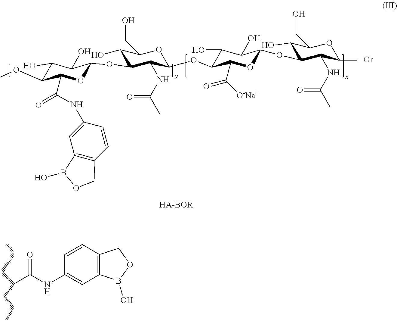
C1(O)C(OC)C(C(NC2=CC3=C(C=C2)COB3O)=O)OC(OC2C(O)C(CO)OC(OC3C(O)C(O)C(OC4C(O)C(CO)OC(C)C4NC(C)=O)OC3C([O-Na+])=O)C2NC(C)=O)C1O.CC(NC1=CC2=C(C=C1)COB2O)=O
